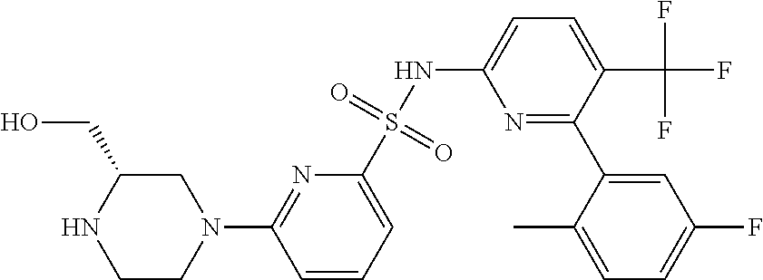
C1=CC=C(S(NC2=CC=C(C(F)(F)F)C(C3=CC(F)=CC=C3C)=N2)(=O)=O)N=C1N1CC(CO)NCC1
